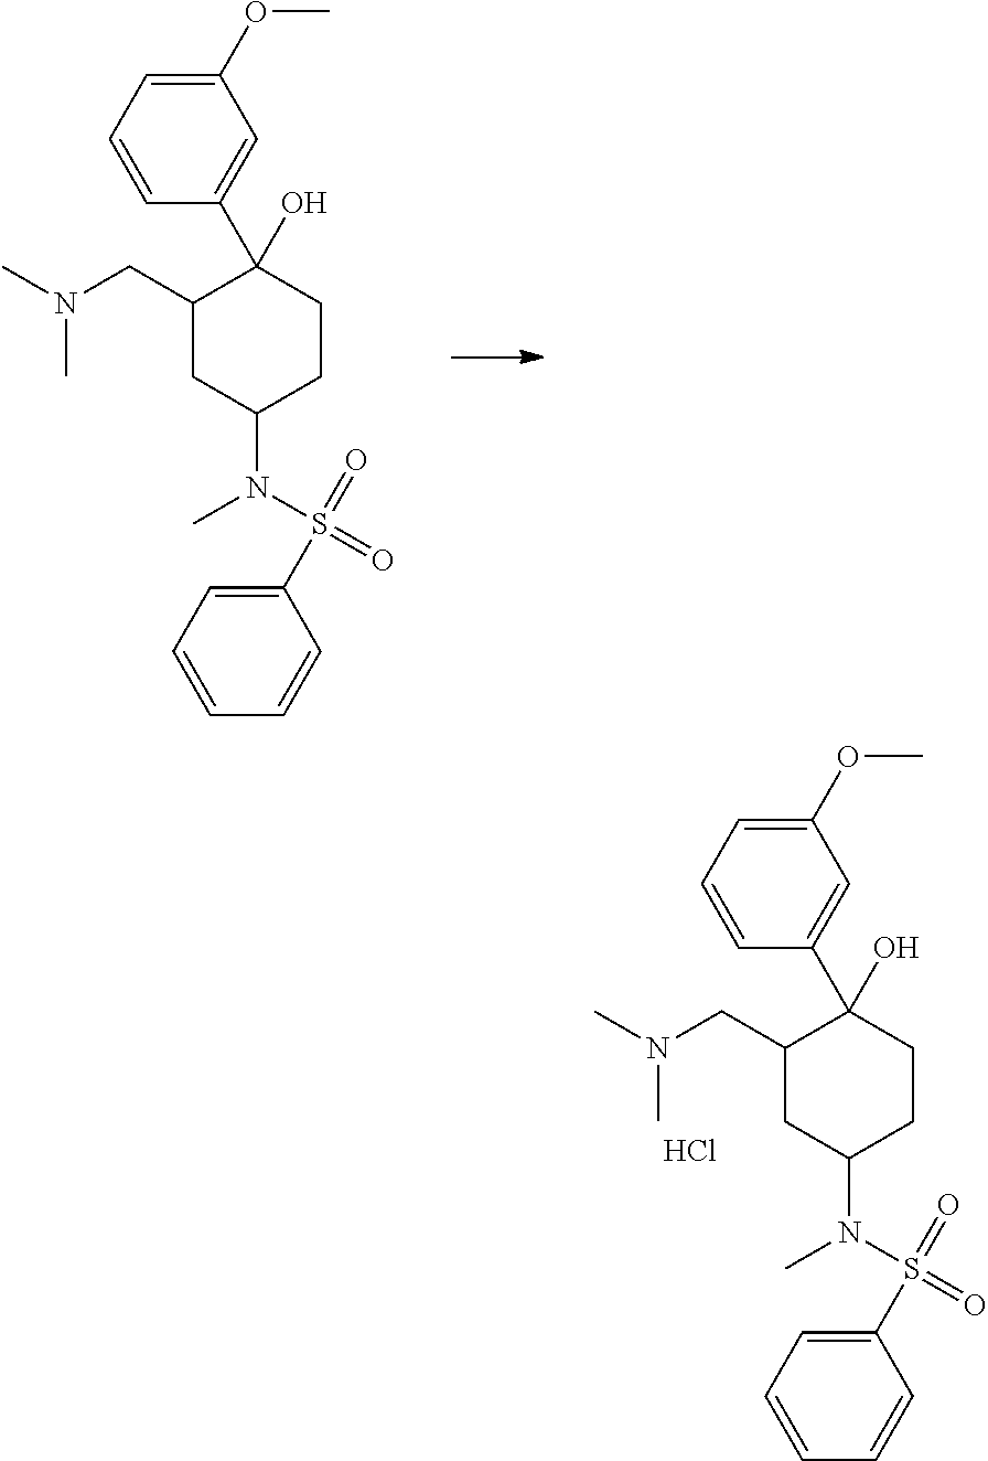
C1=C(C2(O)C(CN(C)C)CC(N(C)S(=O)(=O)C3=CC=CC=C3)CC2)C=CC=C1OC.Cl.C1=C(C2(O)C(CN(C)C)CC(N(C)S(=O)(=O)C3=CC=CC=C3)CC2)C=CC=C1OC
